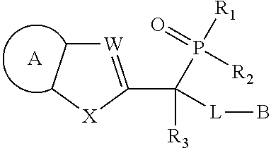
C(P([R1])(=O)[R2])([R3])([L]B)C1=[W]CC[X]1.[A]
